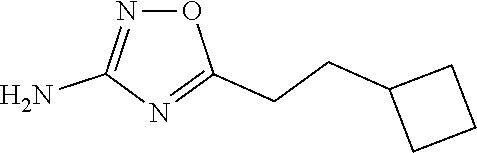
C(C1CCC1)CC1=NC(N)=NO1
